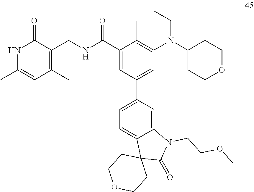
N1C(C)=CC(C)=C(CNC(C2=CC(C3=CC=C4C(=C3)N(CCOC)C(=O)C43CCOCC3)=CC(N(C3CCOCC3)CC)=C2C)=O)C1=O
